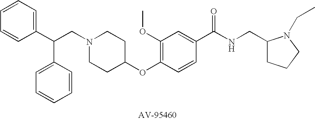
C(CN1CCC(OC2=C(OC)C=C(C(NCC3CCCN3CC)=O)C=C2)CC1)(C1=CC=CC=C1)C1=CC=CC=C1
